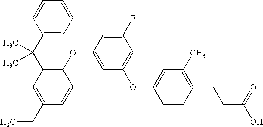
C1(C(C2=C(OC3=CC(OC4=CC(C)=C(CCC(O)=O)C=C4)=CC(F)=C3)C=CC(CC)=C2)(C)C)=CC=CC=C1
